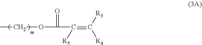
O(C(C(=C([R4])[R3])[R5])=O)CC
